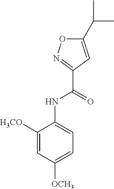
C1(NC(C2=NOC(C(C)C)=C2)=O)=CC=C([OCH3])C=C1[H3CO]
